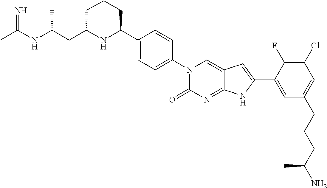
CC(NC(CC1NC(C2=CC=C(N3C(=O)N=C4C(=C3)C=C(C3=CC(CCCC(N)C)=CC(Cl)=C3F)N4)C=C2)CCC1)C)=N
